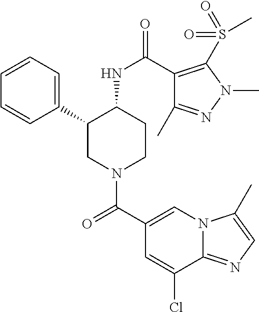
C1=CC=C(C2CN(C(C3=CN4C(=NC=C4C)C(Cl)=C3)=O)CCC2NC(=O)C2=C(S(=O)(=O)C)N(C)N=C2C)C=C1
